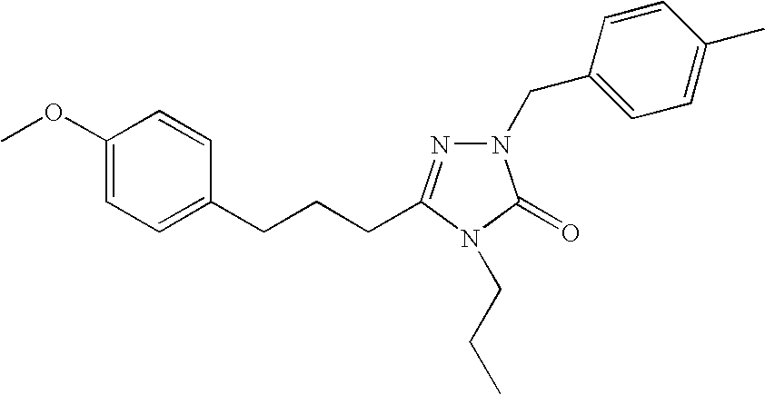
C1(OC)=CC=C(CCCC2=NN(CC3=CC=C(C)C=C3)C(=O)N2CCC)C=C1
